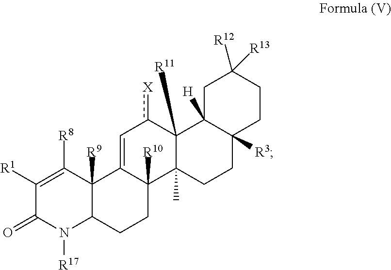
C1([R1])=C([R8])C2([R9])C(N([R17])C1=O)CCC1([R10])C2=Cc([X])C2([R11])C1(C)CCC1([R3])C2([H])CC([R13])([R12])CC1
